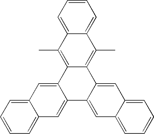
C1=C2C(=CC=C1)C(C)=C1C(=C2C)C2=CC3=CC=CC=C3C=C2C2=CC3=CC=CC=C3C=C12
